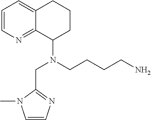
C1=CN=C2C(=C1)CCCC2N(CCCCN)CC1=NC=CN1C
